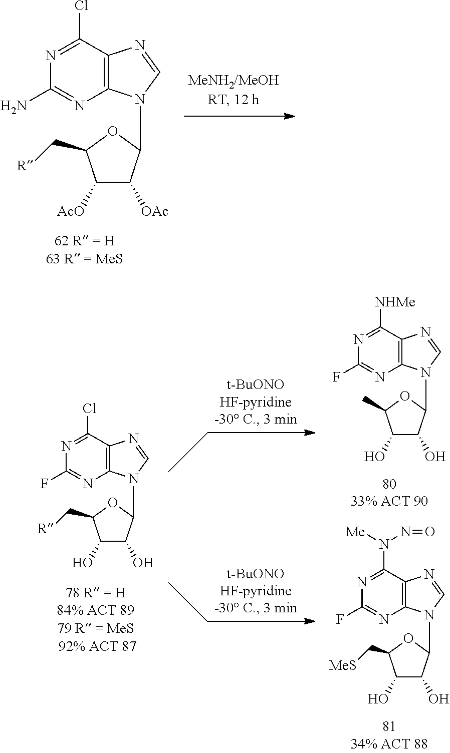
C12=C(C(Cl)=NC(N)=N1)N=CN2C1C([OAc])C([AcO])C(C[R])O1.C12=C(C(Cl)=NC(F)=N1)N=CN2C1C(O)C(O)C(C[R])O1.C12=C(C([NHMe])=NC(F)=N1)N=CN2C1C(O)C(O)C(C)O1.C12=C(C(N([Me])N=O)=NC(F)=N1)N=CN2C1C(O)C(O)C(C[MeS])O1
